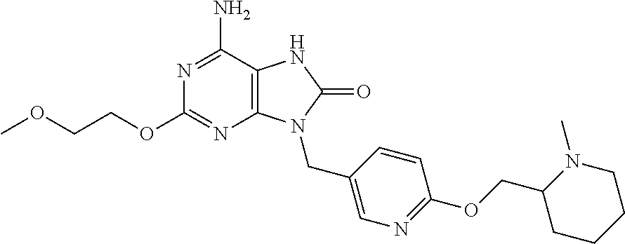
N1=C(N)C2=C(N=C1OCCOC)N(CC1=CN=C(OCC3CCCCN3C)C=C1)C(=O)N2
